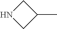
C1NCC1C
